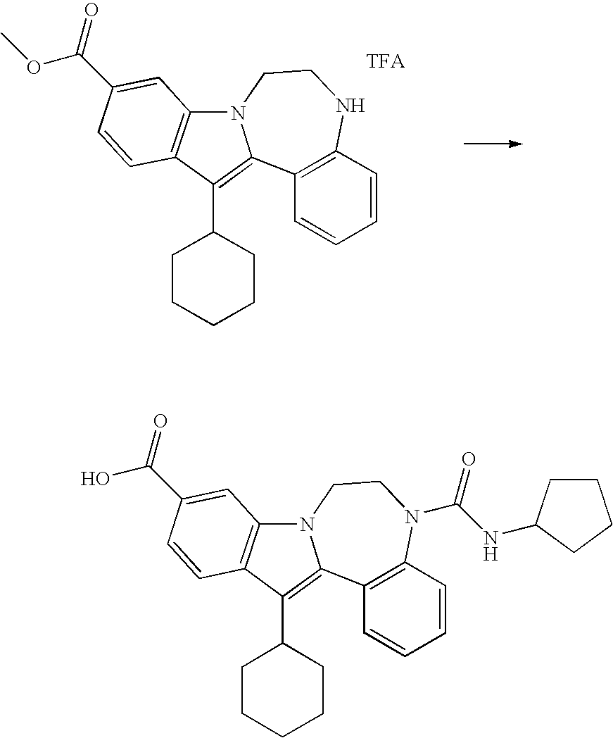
C1(C2CCCCC2)=C2C3=C(C=CC=C3)NCCN2C2=C1C=CC(C(OC)=O)=C2.C1(C2CCCCC2)=C2C3=C(C=CC=C3)N(C(NC3CCCC3)=O)CCN2C2=C1C=CC(C(O)=O)=C2
